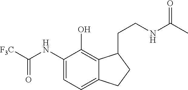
C1(NC([F3C])=O)=CC=C2C(=C1O)C(CCNC(C)=O)CC2
